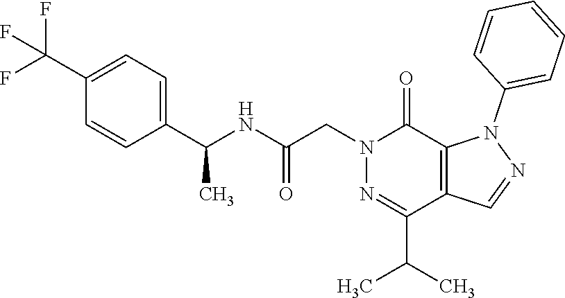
C1(C(NC(CN2N=C(C(C)C)C3=C(C2=O)N(C2=CC=CC=C2)N=C3)=O)C)=CC=C(C(F)(F)F)C=C1
